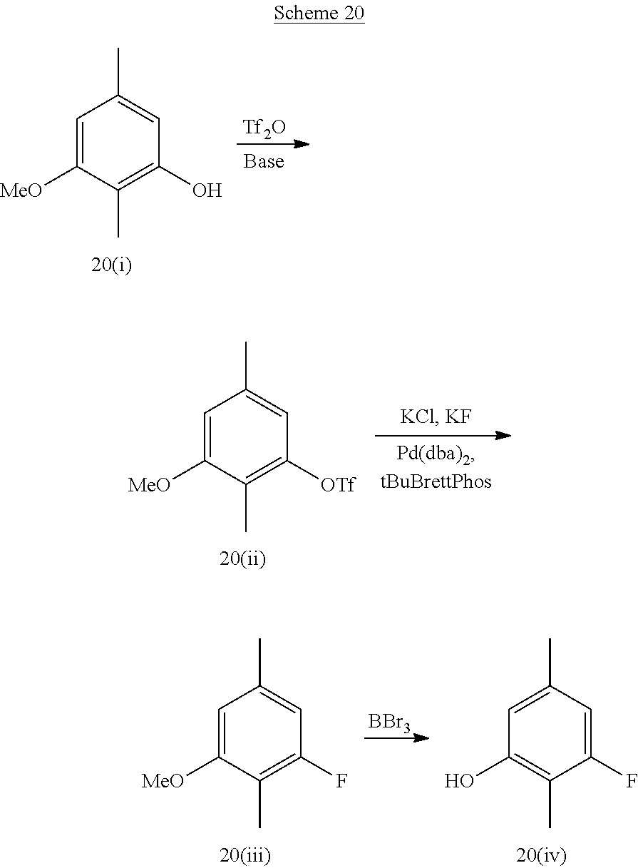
[Tf2O].C1=C([MeO])C(C)=C(O)C=C1C.C1=C([MeO])C(C)=C([OTf])C=C1C.[BBr3].C1=C(C)C=C(F)C(C)=C1O.C1=C([MeO])C(C)=C(F)C=C1C
